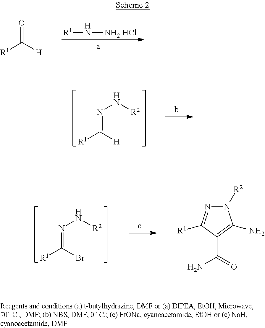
[R1]N[NH2 HCl].O=C([H])[R1].N(=C([H])[R1])N[R2].N(=C(Br)[R1])N[R2].N1([R2])N=C([R1])C(C(=O)N)=C1N
